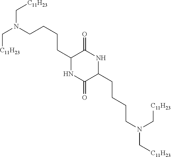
[C11H23]CN(CCCCC1NC(=O)C(CCCCN(C[C11H23])C[C11H23])NC1=O)C[C11H23]
